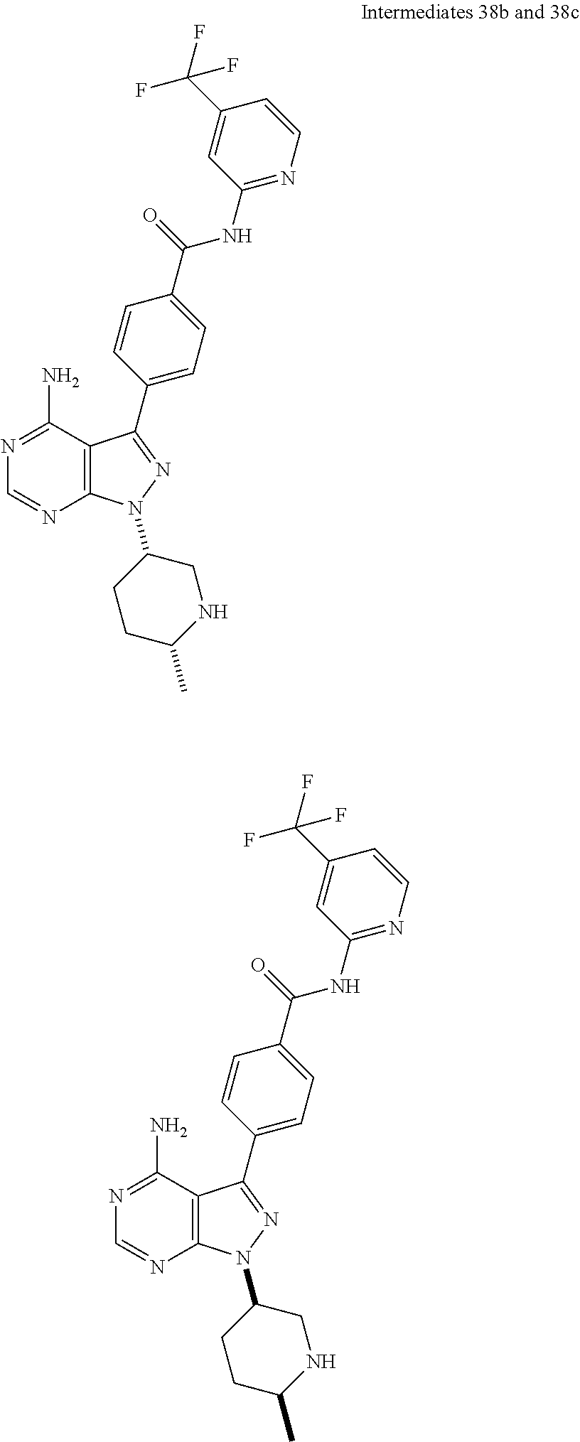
N1=C(N)C2=C(N=C1)N(C1CCC(C)NC1)N=C2C1=CC=C(C(NC2=NC=CC(C(F)(F)F)=C2)=O)C=C1.N1=C(N)C2=C(N=C1)N(C1CCC(C)NC1)N=C2C1=CC=C(C(NC2=NC=CC(C(F)(F)F)=C2)=O)C=C1
